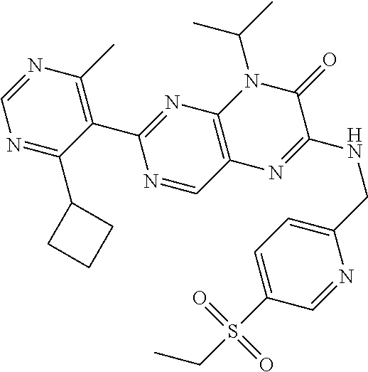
C1(C2=NC3=C(C=N2)N=C(NCC2=CC=C(S(CC)(=O)=O)C=N2)C(=O)N3C(C)C)=C(C)N=CN=C1C1CCC1
